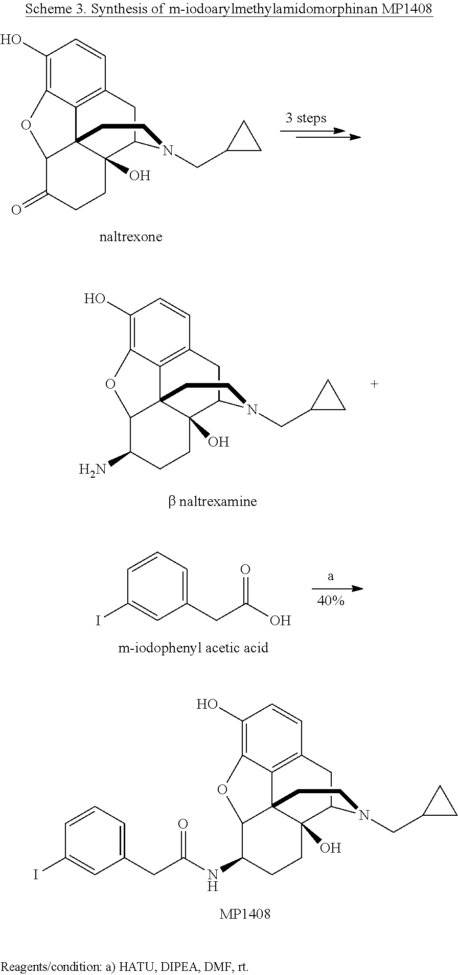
C1=C(CC(NC2C3C45C6=C(C=CC(O)=C6O3)CC(C4(O)CC2)N(CC2CC2)CC5)=O)C=C(I)C=C1.C1(O)=C2C3=C(C=C1)CC1C4(O)C3(C(C(=O)CC4)O2)CCN1CC1CC1.C1(O)=C2C3=C(C=C1)CC1C4(O)C3(C(C(N)CC4)O2)CCN1CC1CC1.C1=C(CC(O)=O)C=C(I)C=C1
